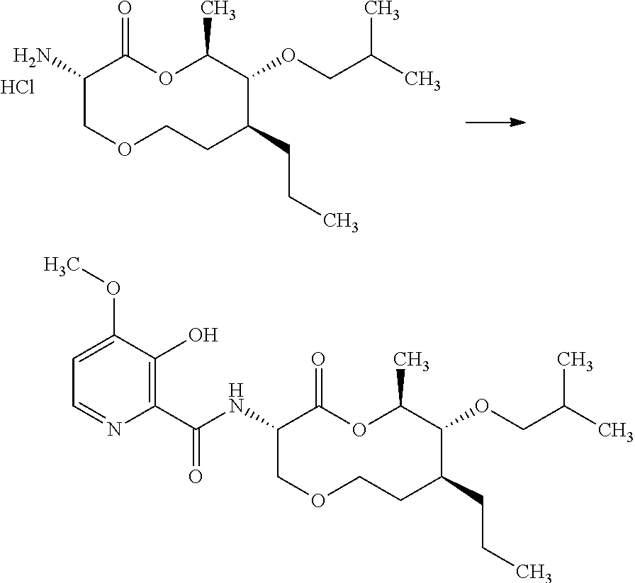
N(C1COCCC(CCC)C(OCC(C)C)C(C)OC1=O)C(C1=C(O)C(OC)=CC=N1)=O.NC1COCCC(CCC)C(OCC(C)C)C(C)OC1=O.Cl
